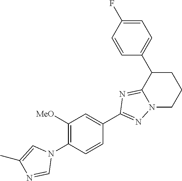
C1(N2C=C(C)N=C2)=C([MeO])C=C(C2=NN3C(=N2)C(C2=CC=C(F)C=C2)CCC3)C=C1
